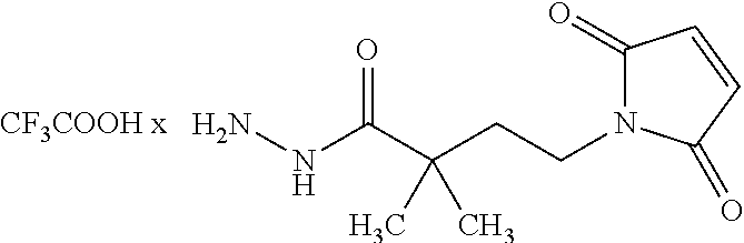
O=C(C(CCN1C(=O)C=CC1=O)(C)C)NN
